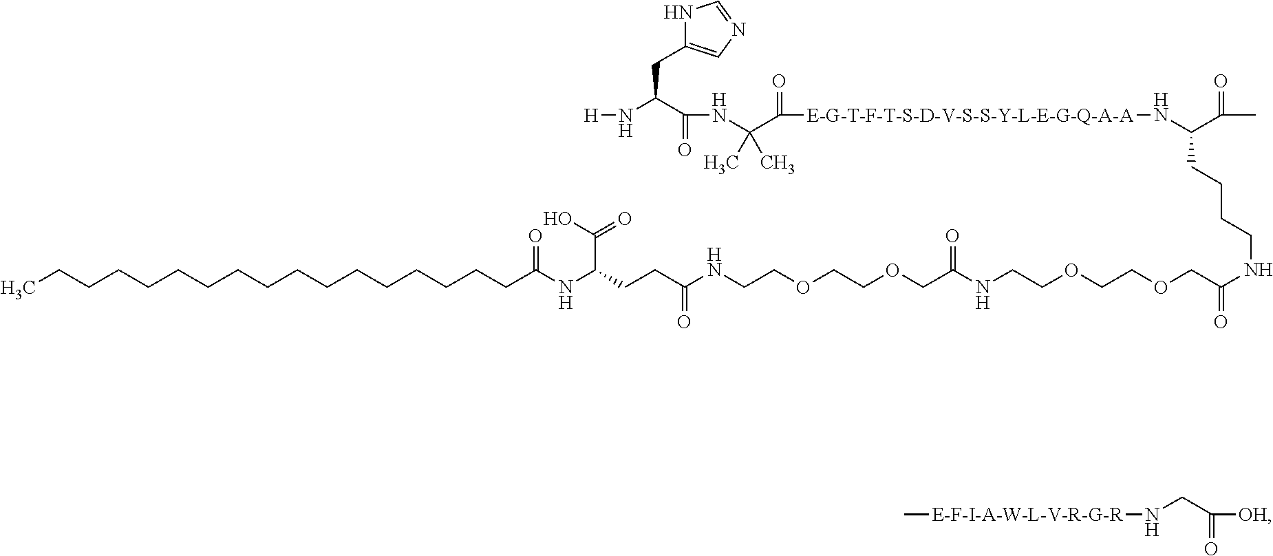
CCCCCCCCCCCCCCCCCC(NC(CCC(NCCOCCOCC(NCCOCCOCC(=O)NCCCCC(C(C)=O)N[E-G-T-F-T-S-D-V-S-S-Y-L-E-G-Q-A-A]C(=O)C(C)(NC(=O)C(N[H])CC1=CN=CN1)C)=O)=O)C(=O)O)=O.C[E-F-I-A-W-L-V-R-G-R]NCC([OH])=O
